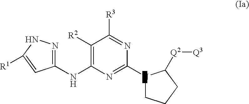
C1(NC2=C([R2])C([R3])=NC(N3CCCC3[Q2][Q3])=N2)=NNC([R1])=C1
